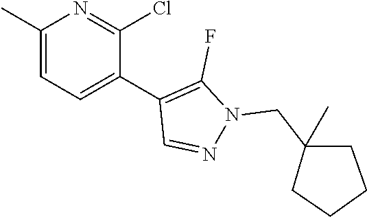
C1(C)=CC=C(C2=C(F)N(CC3(C)CCCC3)N=C2)C(Cl)=N1
